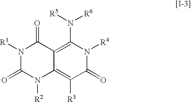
[R2]N1C2=C([R3])C(=O)N([R4])C(N([R5])[R6])=C2C(=O)N([R1])C1=O
